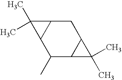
C1(C)C2C(CC3C1C3(C)C)C2(C)C
